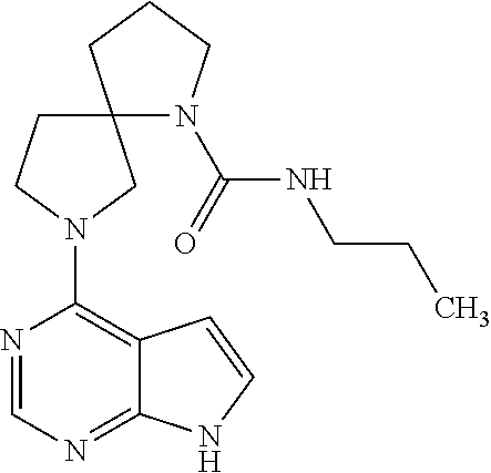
N1=CN=C2C(=C1N1CC3(N(C(NCCC)=O)CCC3)CC1)C=CN2
